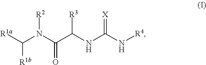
[R1a]C(N(C(=O)C([R3])NC(N[R4])=[X])[R2])[R1b]
